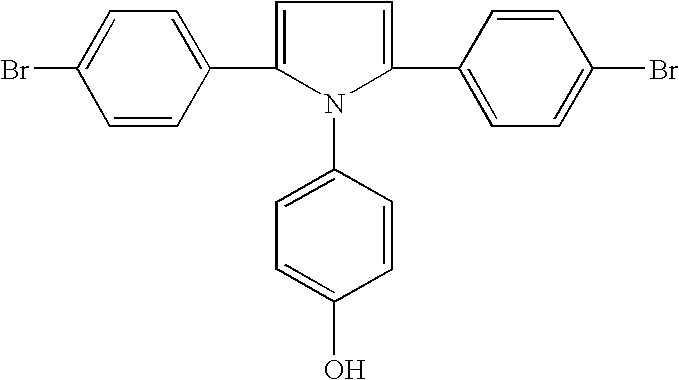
C1=CC(C2=CC=C(C3=CC=C(Br)C=C3)N2C2=CC=C(O)C=C2)=CC=C1Br
